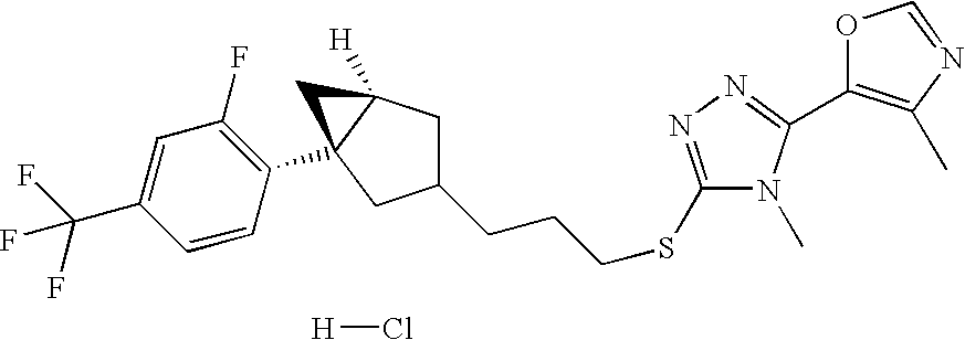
[H]Cl.C1C2([H])C(C3=C(F)C=C(C(F)(F)F)C=C3)(CC1CCCSC1=NN=C(C3=C(C)N=CO3)N1C)C2
